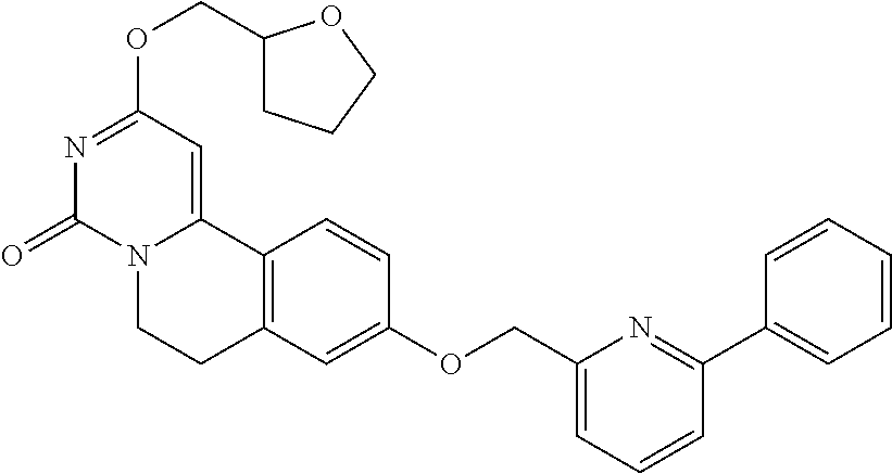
N1=C(OCC2CCCO2)C=C2N(C1=O)CCC1=C2C=CC(OCC2=CC=CC(C3=CC=CC=C3)=N2)=C1
